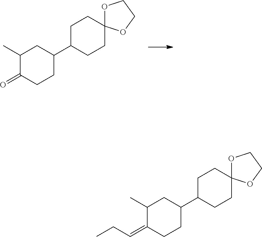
C1(C)CC(C2CCC3(CC2)OCCO3)CCC1=O.C1(C)CC(C2CCC3(CC2)OCCO3)CCC1=CCC
